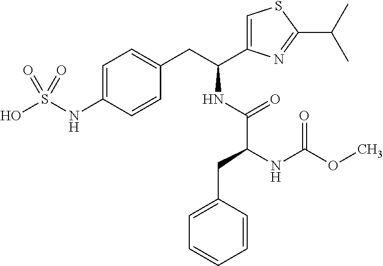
C1=C(NS(O)(=O)=O)C=CC(CC(C2=CSC(C(C)C)=N2)NC(C(NC(OC)=O)CC2=CC=CC=C2)=O)=C1
